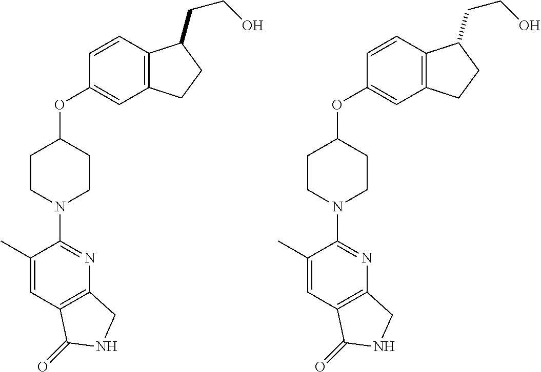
C1(OC2CCN(C3=NC4=C(C=C3C)C(=O)NC4)CC2)=CC2=C(C=C1)C(CCO)CC2.C1(OC2CCN(C3=NC4=C(C=C3C)C(=O)NC4)CC2)=CC2=C(C=C1)C(CCO)CC2
